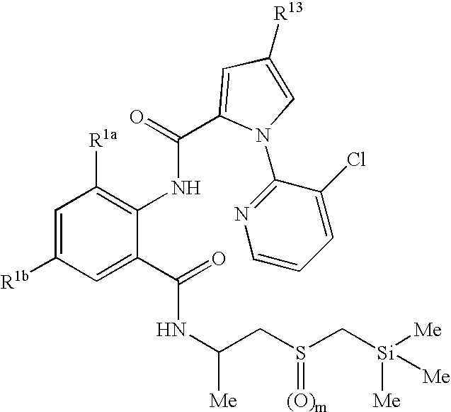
C1=C(C(NC(CS(C[Si]([Me])([Me])[Me])=[(O)m])[Me])=O)C(NC(=O)C2=CC([R13])=CN2C2=NC=CC=C2Cl)=C([R1a])C=C1[R1b]
